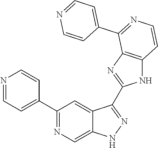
C1(C2=NC=C3C(=C2)C(C2=NC4=C(N2)C=CN=C4C2=CC=NC=C2)=NN3)=CC=NC=C1
